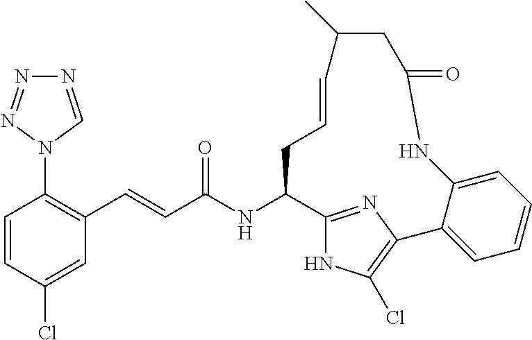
C1=CC(Cl)=CC(C=CC(NC2C3=NC(=C(Cl)N3)C3=CC=CC=C3NC(=O)CC(C)C=CC2)=O)=C1N1C=NN=N1
